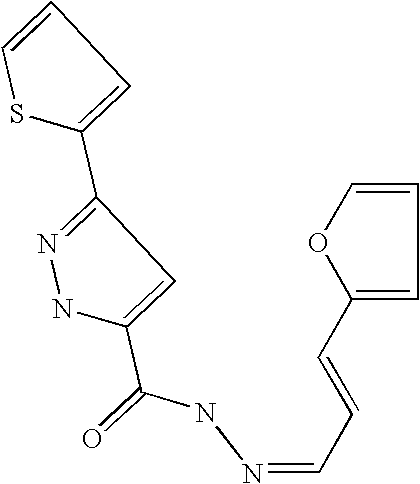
C1(C(NN=CC=CC2=CC=CO2)=O)=CC(C2=CC=CS2)=NN1
